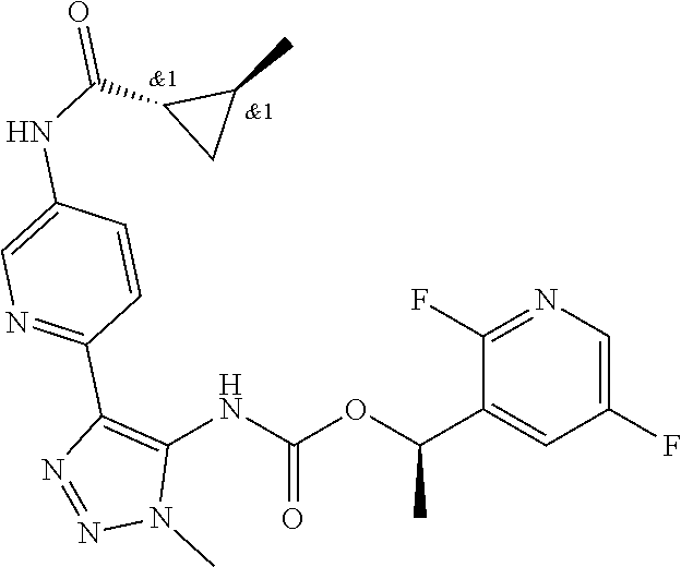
C1(F)=CN=C(F)C(C(OC(NC2=C(C3=NC=C(NC(=O)C4C(C)C4)C=C3)N=NN2C)=O)C)=C1
